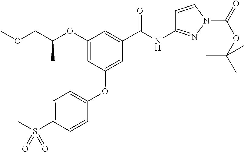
C(C(OC1=CC(OC2=CC=C(S(C)(=O)=O)C=C2)=CC(C(NC2=NN(C(=O)OC(C)(C)C)C=C2)=O)=C1)C)OC
